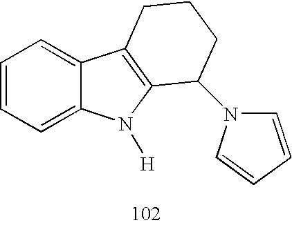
C1=CC=C2C(=C1)C1=C(N2[H])C(N2C=CC=C2)CCC1
